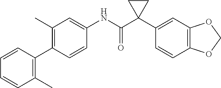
C1(C2=C(C)C=CC=C2)=C(C)C=C(NC(C2(C3=CC4=C(C=C3)OCO4)CC2)=O)C=C1
